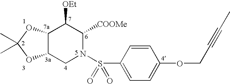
C12C(CN(S(C3=CC=C(OCC#CC)C=C3)(=O)=O)C([COOMe])C1[OEt])OC(C)(C)O2
